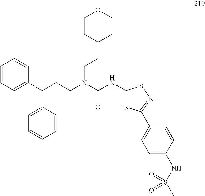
C1=CC=C(C(CCN(C(NC2=NC(C3=CC=C(NS(C)(=O)=O)C=C3)=NS2)=O)CCC2CCOCC2)C2=CC=CC=C2)C=C1
